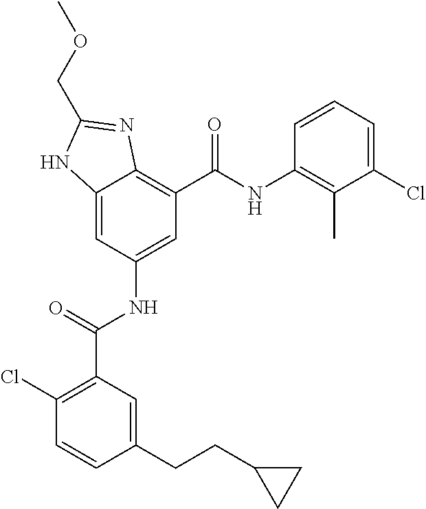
C12=CC(NC(C3=C(Cl)C=CC(CCC4CC4)=C3)=O)=CC(C(NC3=C(C)C(Cl)=CC=C3)=O)=C1N=C(COC)N2
